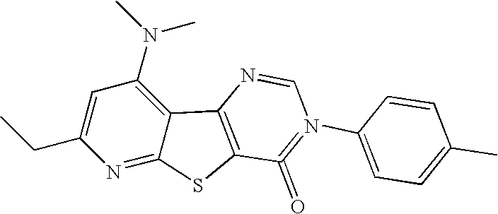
N1=C2C(=C(N(C)C)C=C1CC)C1=C(S2)C(=O)=N(C2=CC=C(C)C=C2)C=N1
